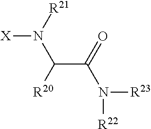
C(C(=O)N([R23])[R22])([R20])N([R21])[X]
